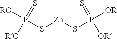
S([Zn]SP([OR])(=S)[OR])P([RO])(=S)[RO]
